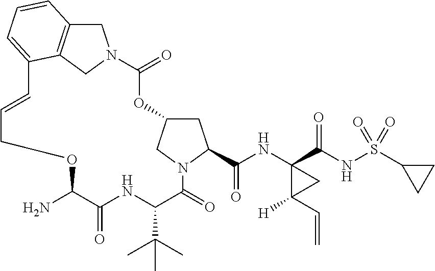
C1C2CN(C1C(NC1(C(NS(C3CC3)(=O)=O)=O)C([H])(C=C)C1)=O)C(=O)C(C(C)(C)C)NC(=O)C(N)OCC=CC1=CC=CC3=C1CN(C(=O)O2)C3
